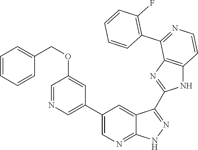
C1=NC=C(C2=CN=C3C(=C2)C(C2=NC4=C(N2)C=CN=C4C2=C(F)C=CC=C2)=N[N H]3)C=C1OCC1=CC=CC=C1
